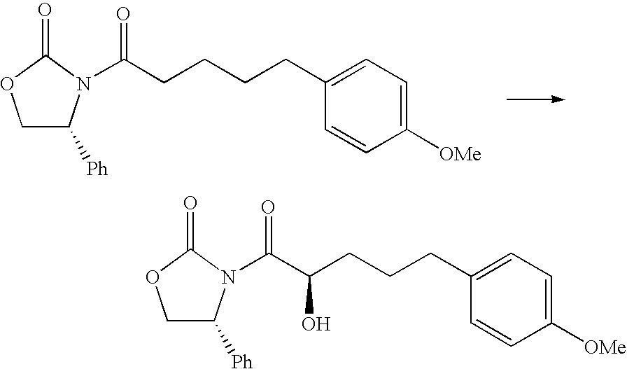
C1C([Ph])N(C(CCCCC2=CC=C([OMe])C=C2)=O)C(=O)O1.C1C([Ph])N(C(C(CCCC2=CC=C([OMe])C=C2)O)=O)C(=O)O1
